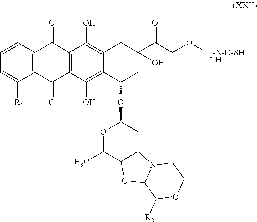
C1=CC2=C(C([R1])=C1)C(=O)C1=C(C2=O)C(O)=C2C(=C1O)C(OC1OC(C)C3C(C1)N1C(O3)C([R2])OCC1)CC(C(=O)CO[L1-N-D-SH])(O)C2.[H]
